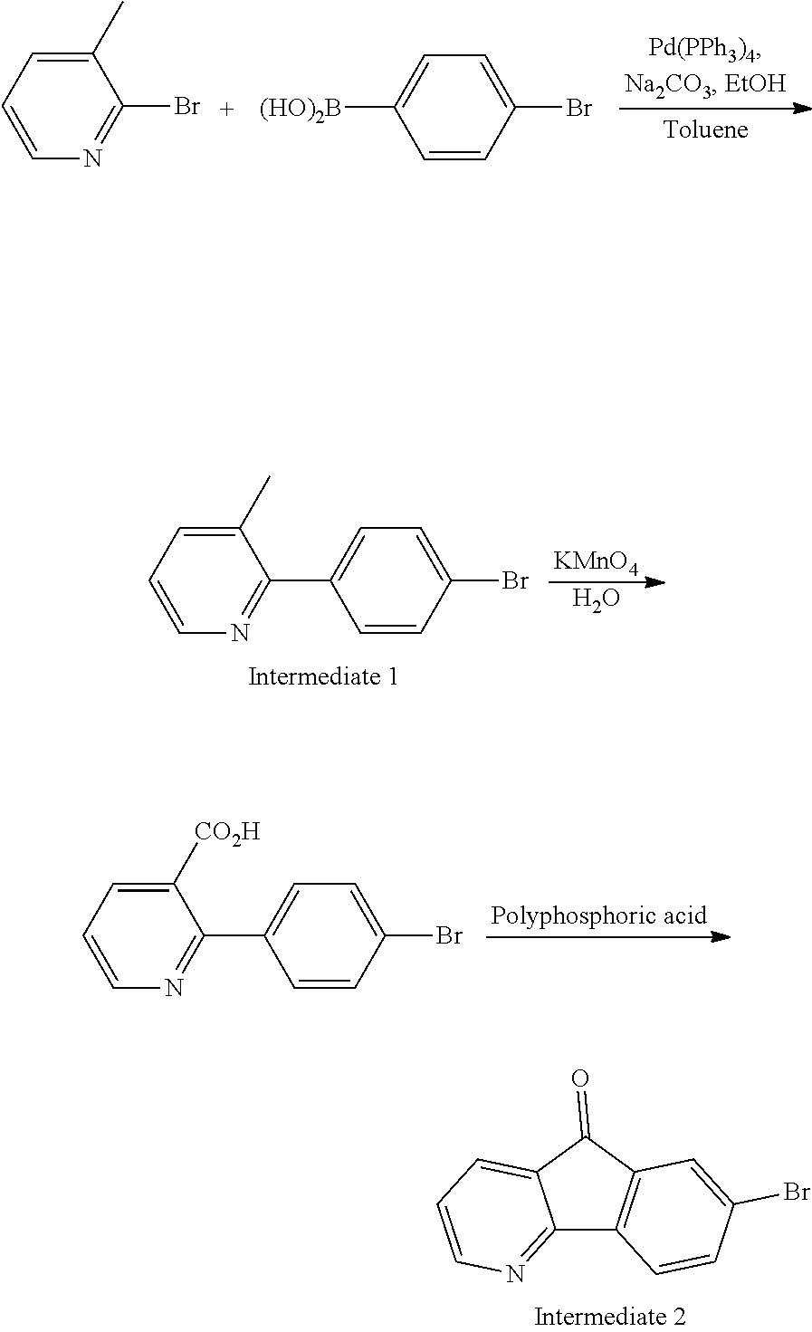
C1=C(Br)C=CC(C2=NC=CC=C2C)=C1.[KMnO4].O.C1=C(Br)C=CC(C2=NC=CC=C2[CO2H])=C1.C12=NC=CC=C1C(=O)C1=C2C=CC(Br)=C1.C1(C)=CC=CN=C1Br.C1=C(Br)C=CC([(HO)2B])=C1
